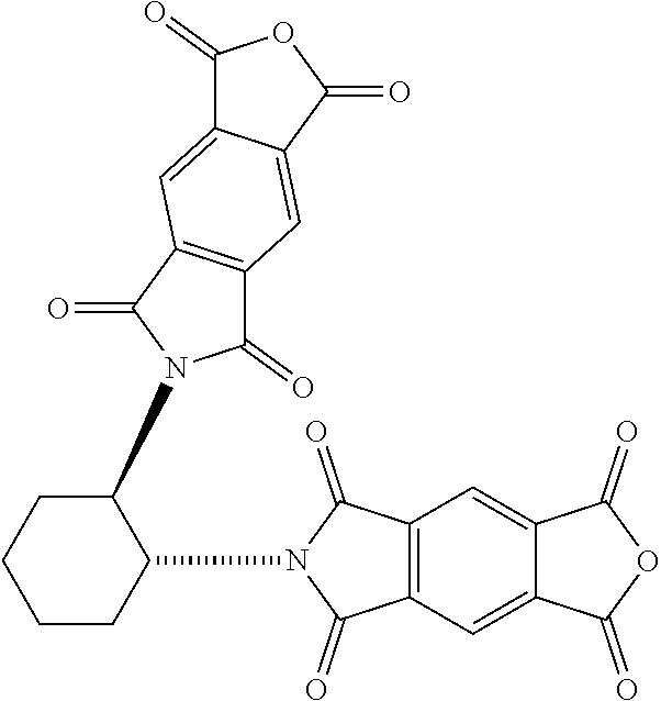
C1(N2C(=O)C3=C(C2=O)C=C2C(=C3)C(=O)OC2=O)CCCCC1N1C(=O)C2=C(C1=O)C=C1C(=C2)C(=O)OC1=O
